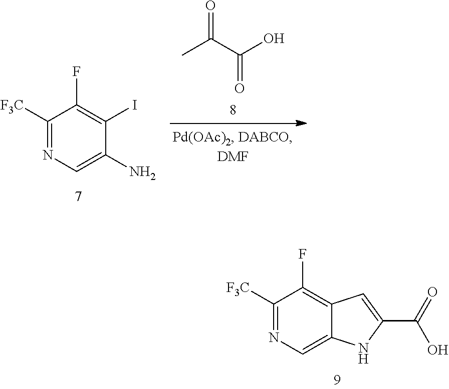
C(C(=O)O)(C)=O.C1=C(N)C(I)=C(F)C([F3C])=N1.C12=CN=C([F3C])C(F)=C1C=C(C(=O)O)N2
